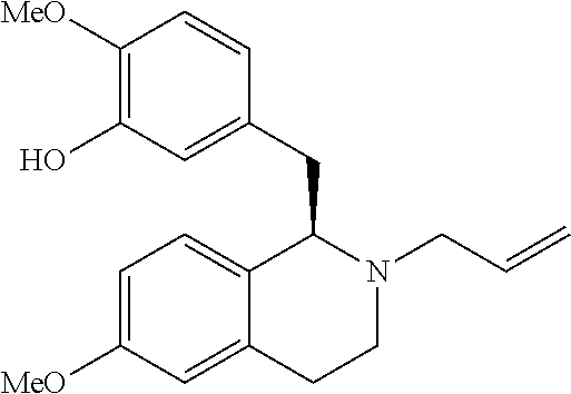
C12=CC=C([MeO])C=C1CCN(CC=C)C2CC1=CC(O)=C([MeO])C=C1
